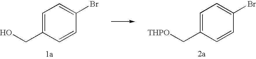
[THPO]CC1=CC=C(Br)C=C1.OCC1=CC=C(Br)C=C1
